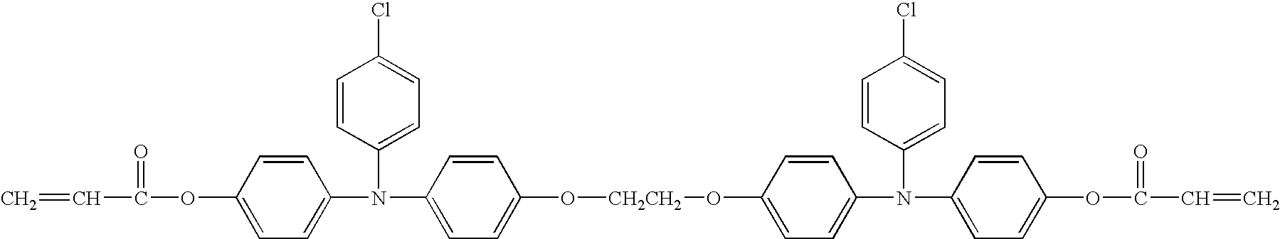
C=CC(=O)OC1=CC=C(N(C2=CC=C(Cl)C=C2)C2=CC=C(O[CH2CH2]OC3=CC=C(N(C4=CC=C(Cl)C=C4)C4=CC=C(OC(=O)C=C)C=C4)C=C3)C=C2)C=C1
